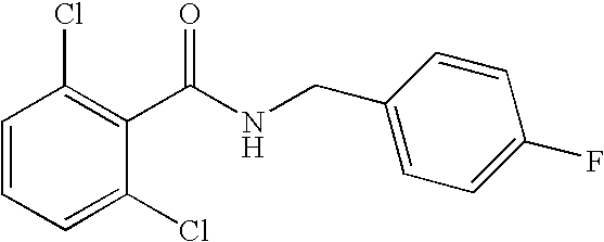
C1=CC=C(Cl)C(C(NCC2=CC=C(F)C=C2)=O)=C1Cl
